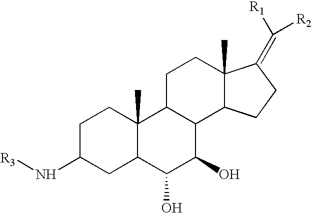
C1C(N[R3])CC2C(C)(C1)C1C(C(O)C2O)C2C(C)(CC1)C(=C([R1])[R2])CC2
